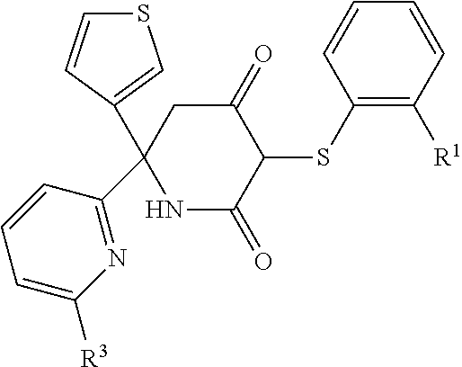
C1(SC2C(=O)CC(C3=NC([R3])=CC=C3)(C3=CSC=C3)NC2=O)=C([R1])C=CC=C1
